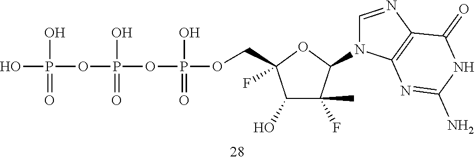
OP(OP(OP(OCC1(F)C(O)C(C)(F)C(N2C=NC3=C2N=C(N)NC3=O)O1)(O)=O)(O)=O)(O)=O
